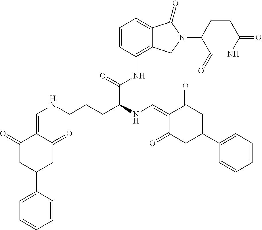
C12=C(NC(C(NC=C3C(=O)CC(C4=CC=CC=C4)CC3=O)CCCNC=C3C(=O)CC(C4=CC=CC=C4)CC3=O)=O)C=CC=C1C(=O)N(C1C(=O)NC(=O)CC1)C2
